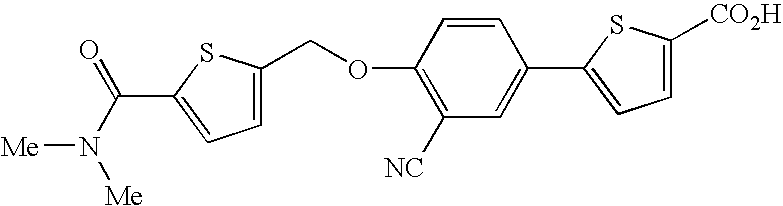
C1(OCC2=CC=C(C(N([Me])[Me])=O)S2)=C([NC])C=C(C2=CC=C([CO2H])S2)C=C1
